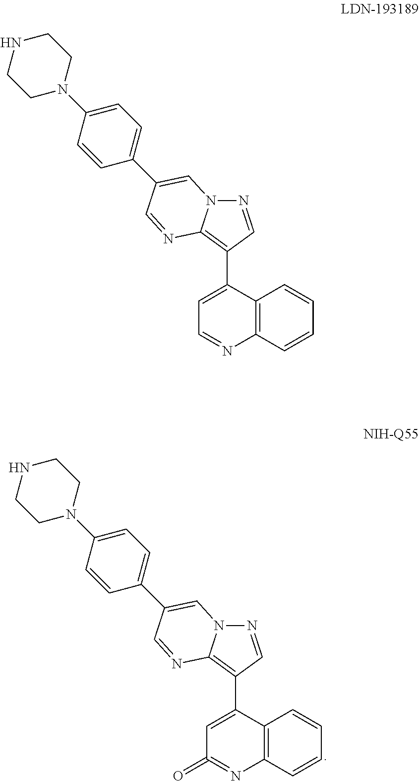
C1=CC(C2=CN3C(=C(C4=CC(=O)=NC5=C4C=CC=C5)C=N3)N=C2)=CC=C1N1CCNCC1.C1=CC(C2=CN3C(=C(C4=CC=NC5=C4C=CC=C5)C=N3)N=C2)=CC=C1N1CCNCC1
